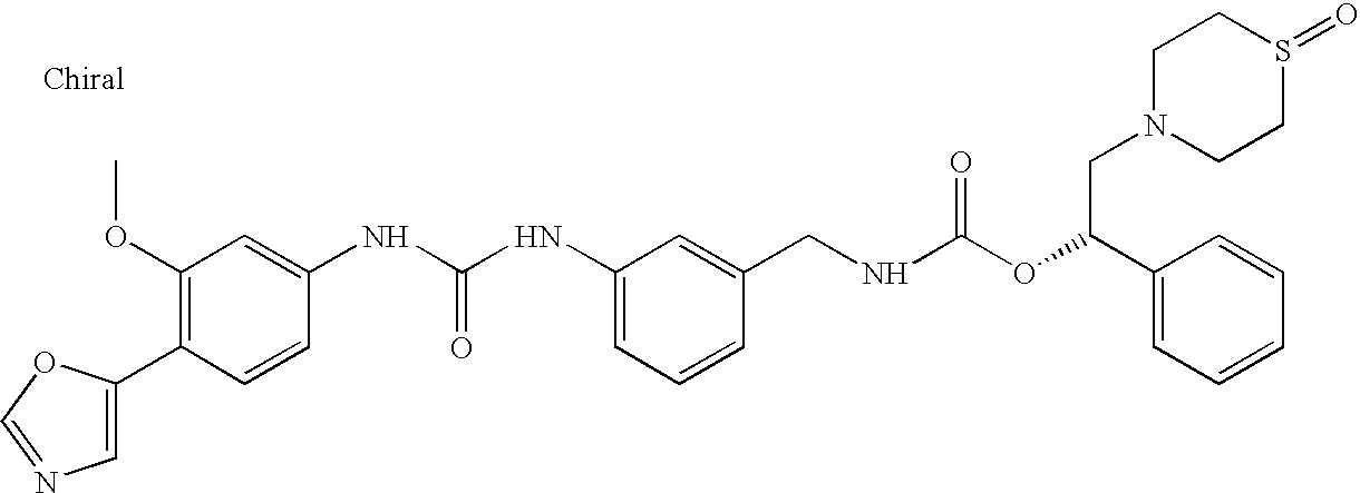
C1(C2=CN=CO2)=C(OC)C=C(NC(NC2=CC=CC(CNC(OC(C3=CC=CC=C3)CN3CCS(=O)CC3)=O)=C2)=O)C=C1
